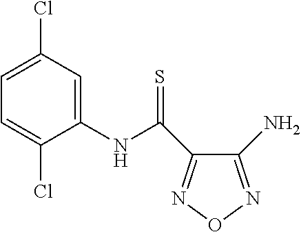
C1=C(Cl)C=C(NC(=S)C2=NON=C2N)C(Cl)=C1
